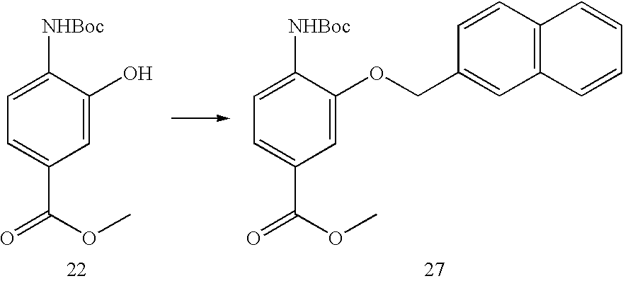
C1=C([NHBoc])C(O)=CC(C(=O)OC)=C1.C1=C([NHBoc])C(OCC2=CC3=C(C=C2)C=CC=C3)=CC(C(=O)OC)=C1
